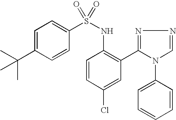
C1=C(C(C)(C)C)C=CC(S(NC2=C(C3=NN=CN3C3=CC=CC=C3)C=C(Cl)C=C2)(=O)=O)=C1
